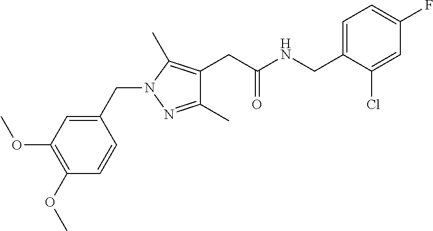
C1=C(CNC(CC2=C(C)N(CC3=CC(OC)=C(OC)C=C3)N=C2C)=O)C(Cl)=CC(F)=C1
